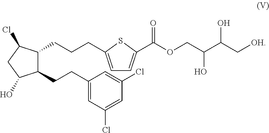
C1(CCCC2=CC=C(C(OCC(C(C[OH])O)O)=O)S2)C(CCC2=CC(Cl)=CC(Cl)=C2)C(O)CC1Cl
